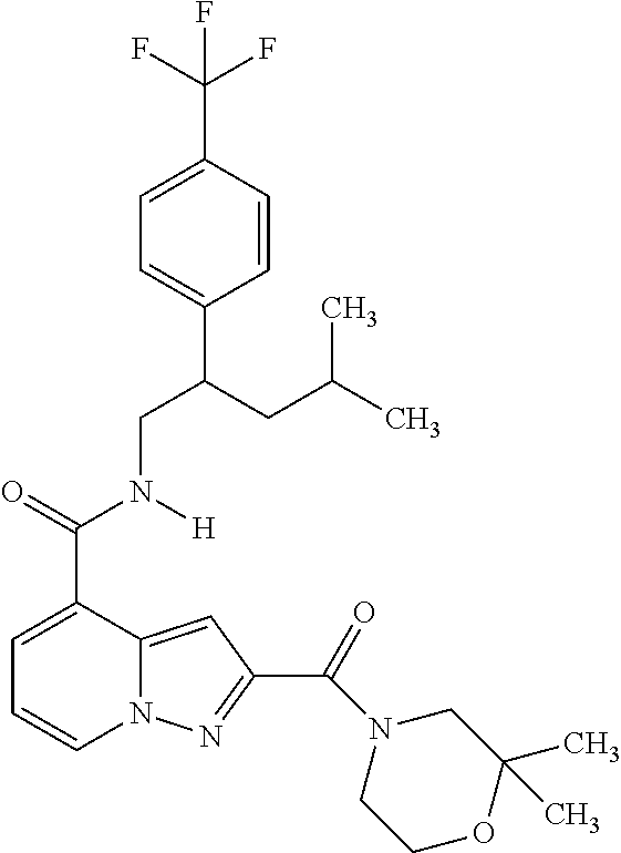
C1=C(C(=O)N(CC(C2=CC=C(C(F)(F)F)C=C2)CC(C)C)[H])C2=CC(C(=O)N3CCOC(C)(C)C3)=NN2C=C1
